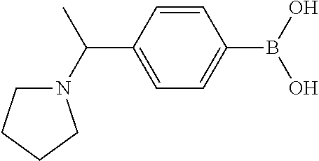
C1=CC(C(N2CCCC2)C)=CC=C1B(O)O
